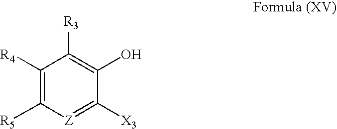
C1([R4])=C([R5])[Z]=C([X3])C(O)=C1[R3]
